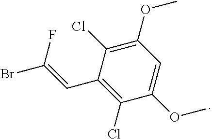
C1(C=C(F)Br)=C(Cl)C(OC)=CC(OC)=C1Cl
